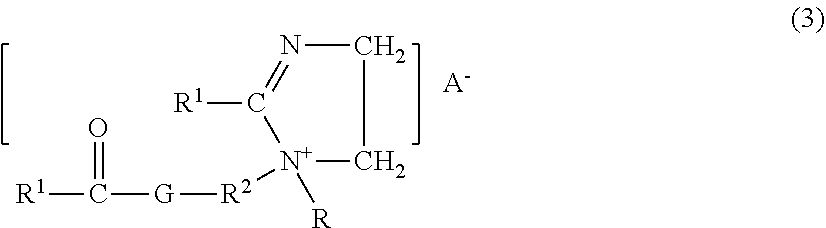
[R1]C([G][R2][N+]1([R])CCN=C1[R1])=O.[A-]
